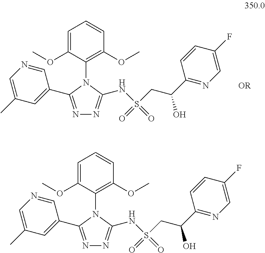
N1=C(C2=CC(C)=CN=C2)N(C2=C(OC)C=CC=C2OC)C(NS(CC(C2=NC=C(F)C=C2)O)(=O)=O)=N1.N1=C(C2=CC(C)=CN=C2)N(C2=C(OC)C=CC=C2OC)C(NS(CC(C2=NC=C(F)C=C2)O)(=O)=O)=N1.[OR]
